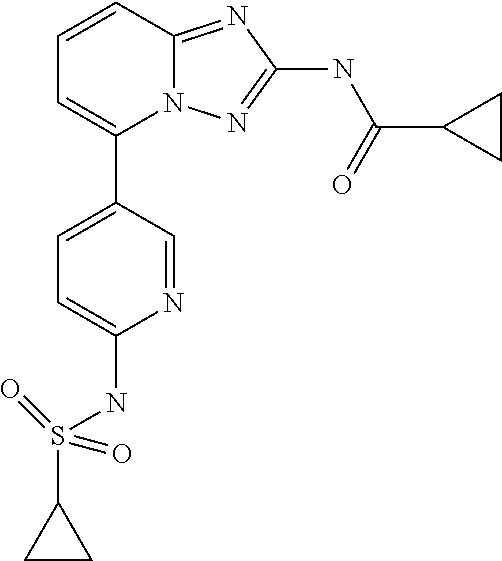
C1=CC2=NC(NC(C3CC3)=O)=NN2C(C2=CC=C(NS(C3CC3)(=O)=O)N=C2)=C1
